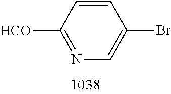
[OCH]C1=NC=C(Br)C=C1
